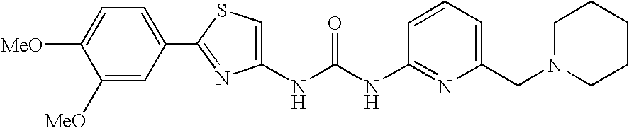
C1(C2=CC=C([MeO])C([MeO])=C2)=NC(NC(NC2=NC(CN3CCCCC3)=CC=C2)=O)=CS1
